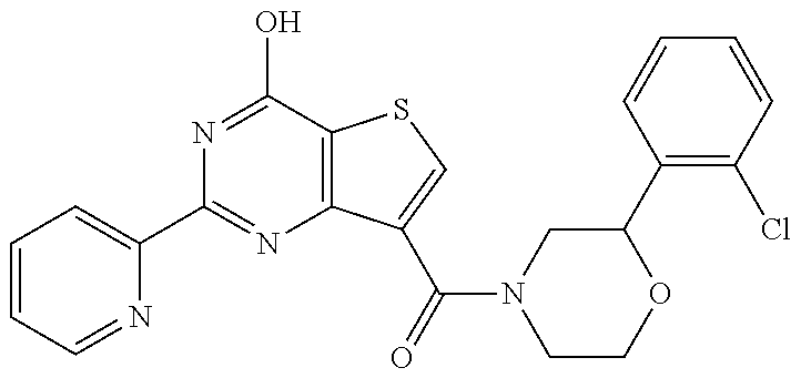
N1=C(O)C2=C(N=C1C1=CC=CC=N1)C(C(N1CCOC(C3=C(Cl)C=CC=C3)C1)=O)=CS2
